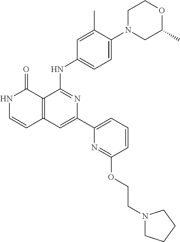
C12=C(C=C(C3=CC=CC(OCCN4CCCC4)=N3)N=C1NC1=CC=C(N3CC(C)OCC3)C(C)=C1)C=CNC2=O
